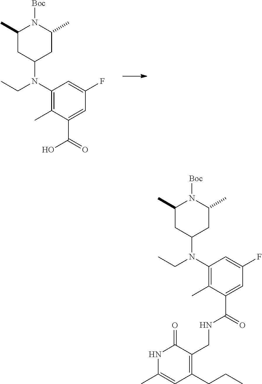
C1(C)CC(N(C2=C(C)C(C(=O)O)=CC(F)=C2)CC)CC(C)N1[Boc].C1(C)CC(N(C2=C(C)C(C(=O)NCC3=C(CCC)C=C(C)NC3=O)=CC(F)=C2)CC)CC(C)N1[Boc]
